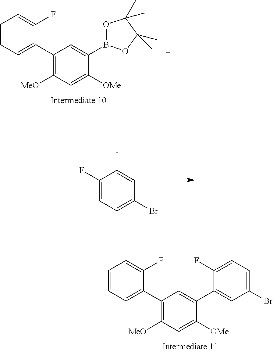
C1=CC=C(C2=C([MeO])C=C([OMe])C(C3=CC(Br)=CC=C3F)=C2)C(F)=C1.C1=CC=C(C2=C([MeO])C=C([OMe])C(B3OC(C)(C)C(C)(C)O3)=C2)C(F)=C1.C1(F)=CC=C(Br)C=C1I
